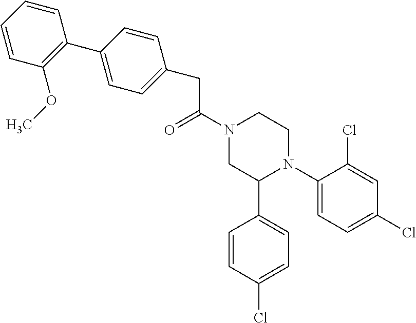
C(C(N1CC(C2=CC=C(Cl)C=C2)N(C2=CC=C(Cl)C=C2Cl)CC1)=O)C1=CC=C(C2=C(OC)C=CC=C2)C=C1
